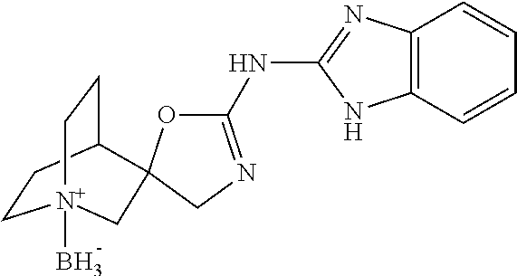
C1CC2CC[N+]1(B)CC21OC(NC2=NC3=C(N2)C=CC=C3)=NC1
